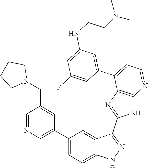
C1=NC=C(C2=CC=C3C(=C2)C(C2=NC4=C(N2)N=CC=C4C2=CC(NCCN(C)C)=CC(F)=C2)=NN3)C=C1CN1CCCC1
